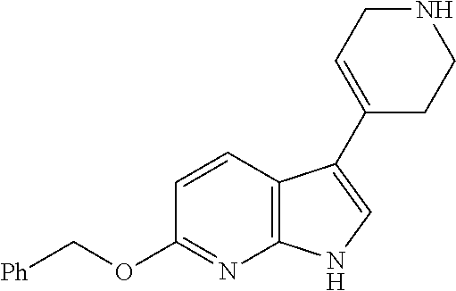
C12=C(C=CC(OC[Ph])=N1)C(C1=CCNCC1)=CN2
